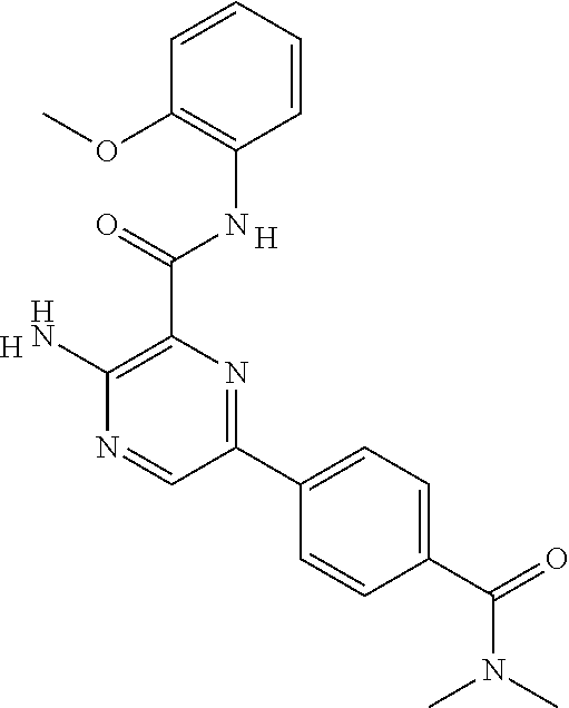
C1=CC=CC(OC)=C1NC(C1=C(N)N=CC(C2=CC=C(C(=O)N(C)C)C=C2)=N1)=O.[H].[H]
